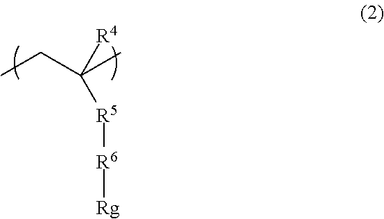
CCC(C)([R5][R6][Rg])[R4]
